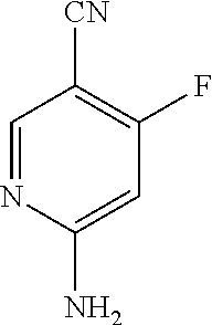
C1=NC(N)=CC(F)=C1[CN]
